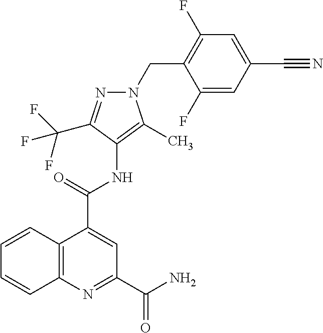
C12=C(N=C(C(=O)N)C=C1C(=O)NC1=C(C)N(CC3=C(F)C=C(C#N)C=C3F)N=C1C(F)(F)F)C=CC=C2
